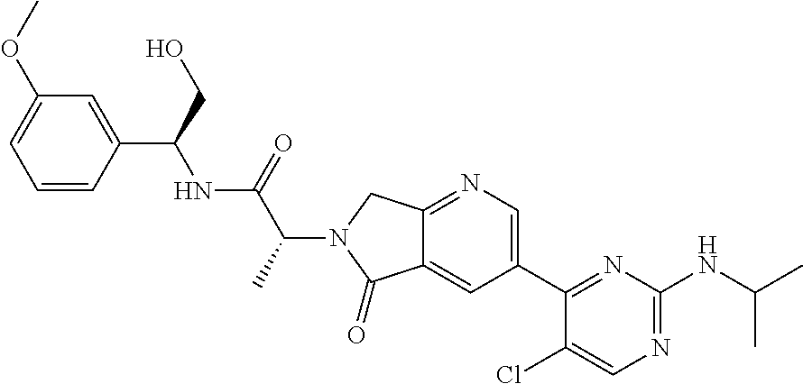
C1(Cl)=CN=C(NC(C)C)N=C1C1=CN=C2C(=C1)C(=O)N(C(C(=O)NC(C1=CC(OC)=CC=C1)CO)C)C2
